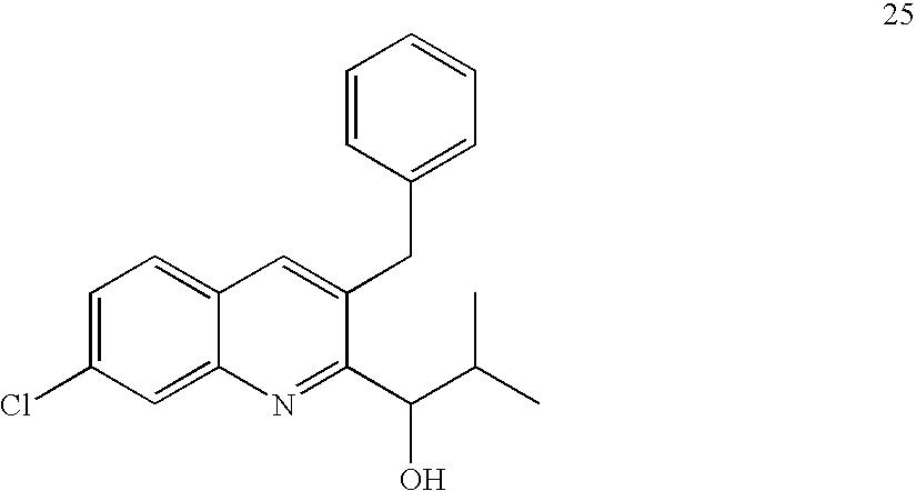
C1=C(Cl)C=C2C(=C1)C=C(CC1=CC=CC=C1)C(C(C(C)C)O)=N2
